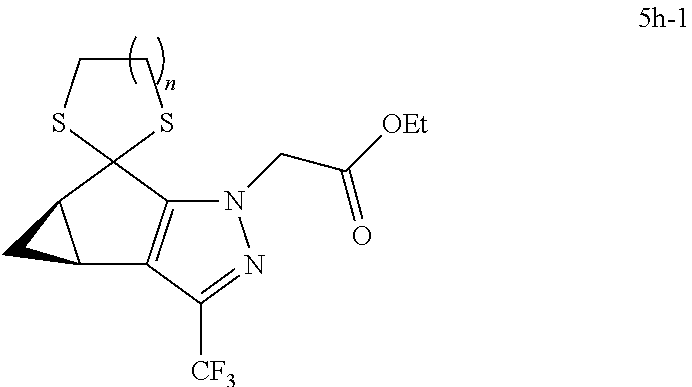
C1CSC2(S1)C1C(C3=C2N(CC([OEt])=O)N=C3[CF3])C1
